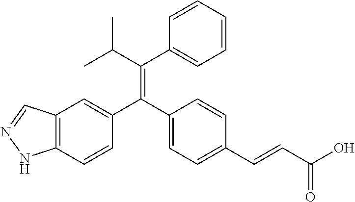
C12=C(C=CC(C(C3=CC=C(C=CC(O)=O)C=C3)=C(C(C)C)C3=CC=CC=C3)=C1)NN=C2
